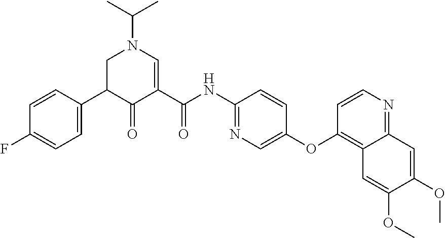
C1C(C2=CC=C(F)C=C2)C(=O)C(C(NC2=NC=C(OC3=C4C(=NC=C3)C=C(OC)C(OC)=C4)C=C2)=O)=CN1C(C)C
